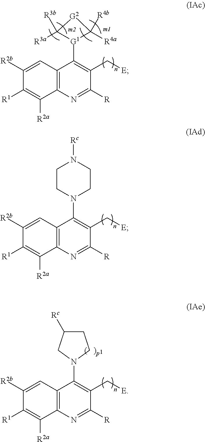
C12=C(N=C([R])C(C[E])=C1[G1]1C([R3a])([R3b])[G2]C1([R4a])[R4b])C([R2a])=C([R1])C([R2b])=C2.C12=C(N=C([R])C(C[E])=C1N1CCN([Rc])CC1)C([R2a])=C([R1])C([R2b])=C2.C12=C(N=C([R])C(C[E])=C1N1CC([Rc])CC1)C([R2a])=C([R1])C([R2b])=C2
